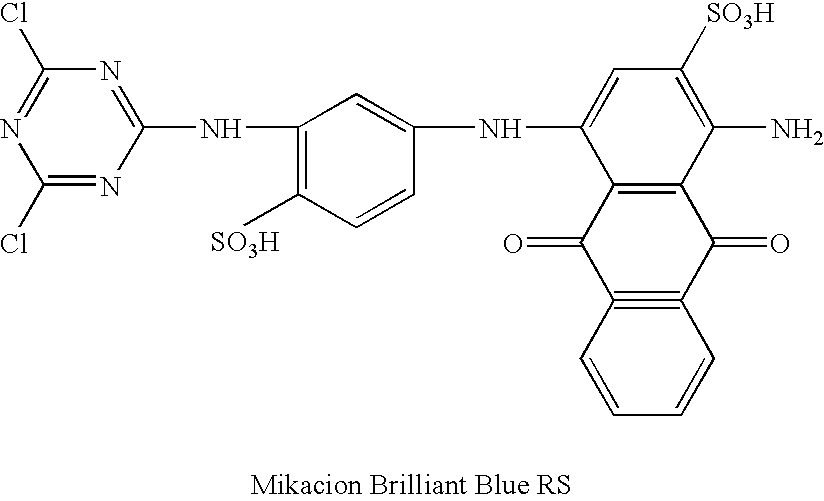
C1(Cl)=NC(NC2=C([SO3H])C=CC(NC3=CC([SO3H])=C(N)C4=C3C(=O)C3#C(C4=O)C=CC=C3)=C2)=NC(Cl)=N1
